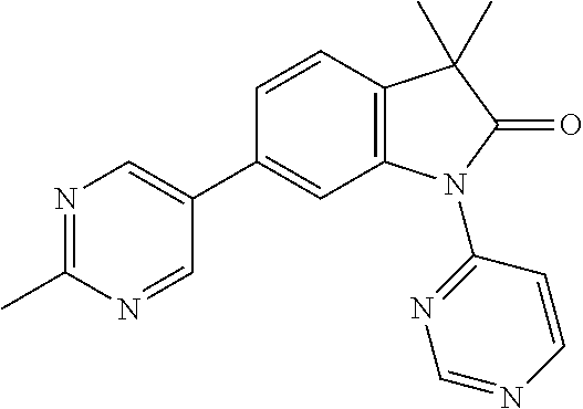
C1=CC2=C(C=C1C1=CN=C(C)N=C1)N(C1=NC=NC=C1)C(=O)C2(C)C
